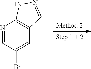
N1=CC(Br)=CC2=C1NN=C2
